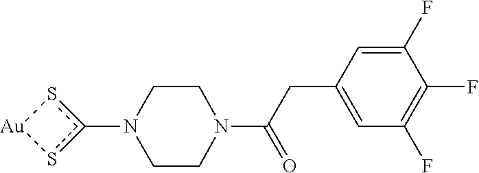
c1(N2CCN(C(CC3=CC(F)=C(F)C(F)=C3)=O)CC2)s[Au]s1
